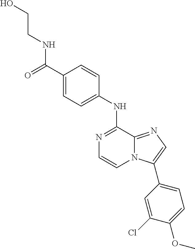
C1(C(=O)NCCO)=CC=C(NC2=NC=CN3C2=NC=C3C2=CC=C(OC)C(Cl)=C2)C=C1
